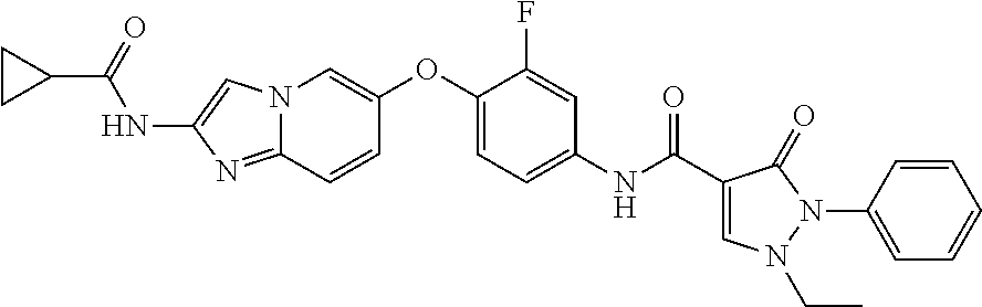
N12C(=NC(NC(C3CC3)=O)=C1)C=CC(OC1=CC=C(NC(C3=CN(CC)N(C4=CC=CC=C4)C3=O)=O)C=C1F)=C2
